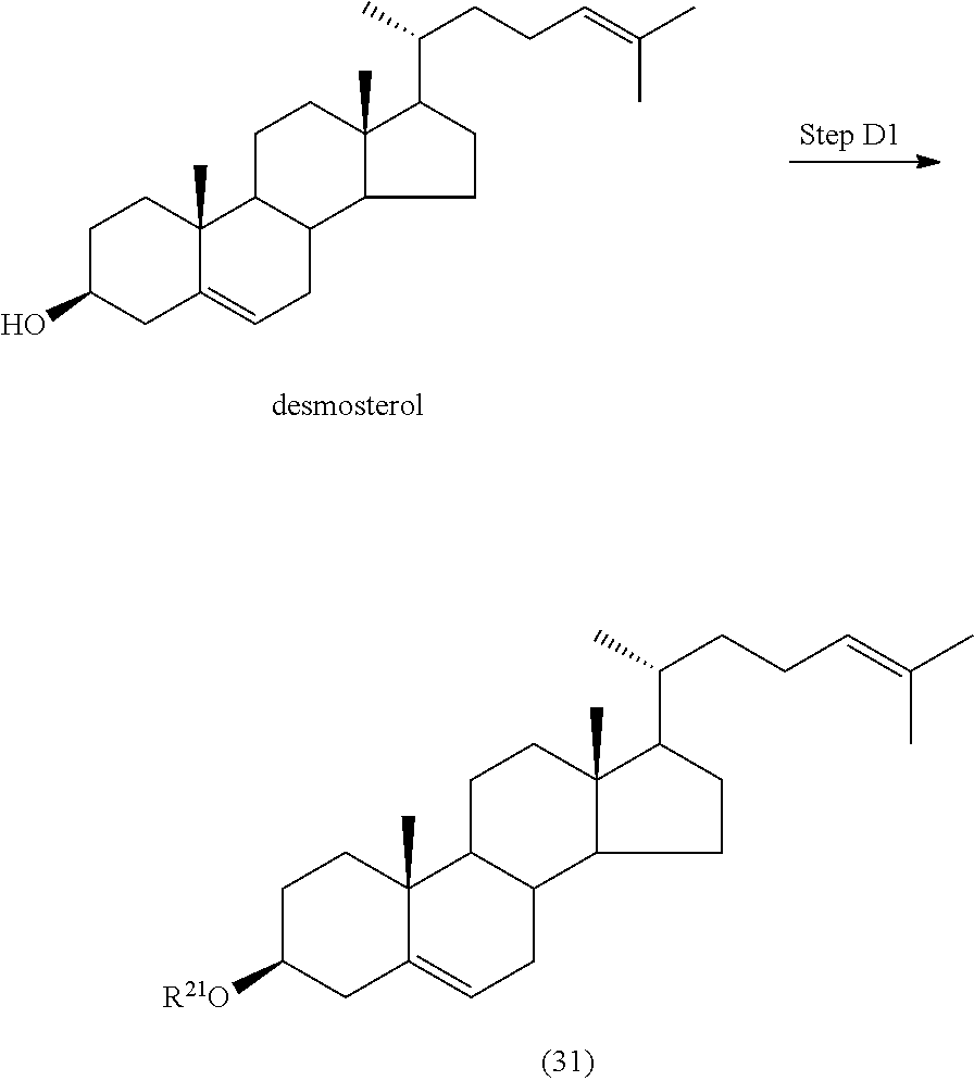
C1C(O)CC2=CCC3C(C2(C)C1)CCC1(C)C3CCC1C(CCC=C(C)C)C.C1C([R21O])CC2=CCC3C(C2(C)C1)CCC1(C)C3CCC1C(CCC=C(C)C)C
